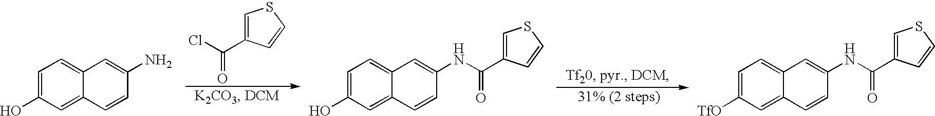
C1=C(O)C=C2C(=C1)C=C(N)C=C2.C1=C(C(Cl)=O)C=CS1.C1=C(O)C=C2C(=C1)C=C(NC(C1=CSC=C1)=O)C=C2.C1=C([TfO])C=C2C(=C1)C=C(NC(C1=CSC=C1)=O)C=C2
